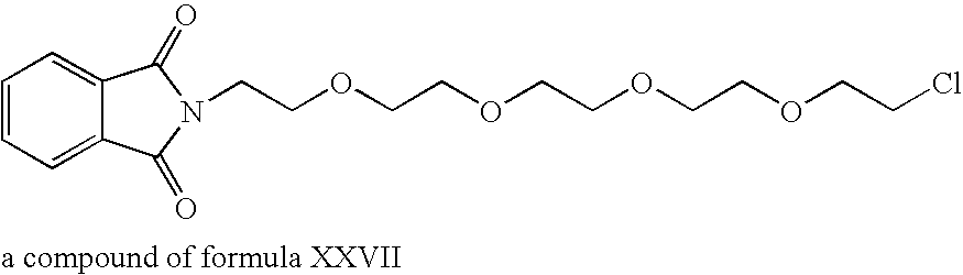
C1=CC=C2C(=C1)C(=O)N(CCOCCOCCOCCOCCCl)C2=O.[a compound of formula XXVII]
